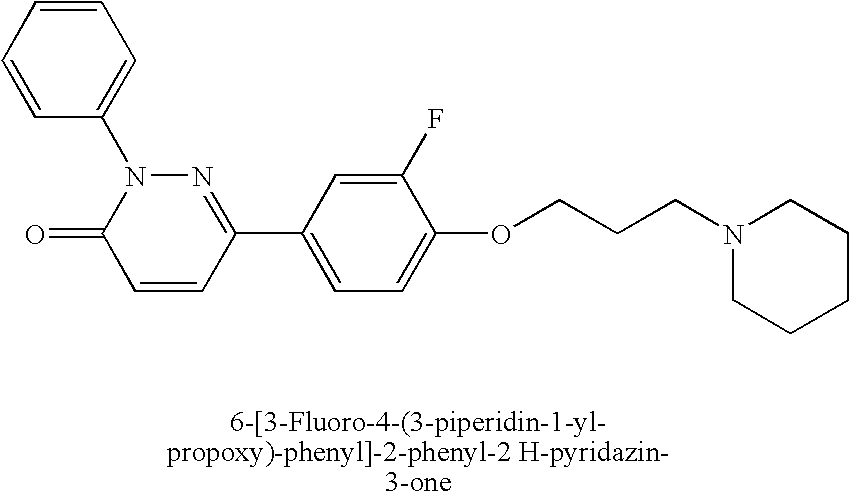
N1=C(C2=CC=C(OCCCN3CCCCC3)C(F)=C2)C=CC(=O)N1C1=CC=CC=C1
